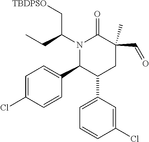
N1(C(CC)C[TBDPSO])C(C2=CC=C(Cl)C=C2)C(C2=CC=CC(Cl)=C2)CC(C)(C=O)C1=O
